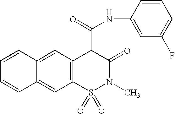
N(C(C1C(=O)N(C)S(=O)(=O)C2=C1C=C1C(=C2)C=CC=C1)=O)C1=CC(F)=CC=C1
